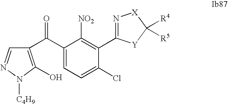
C1(C(C2=C(O)N([C4H9])N=C2)=O)=CC=C(Cl)C(C2=N[X]C([R4])([R5])[Y]2)=C1[NO2]
